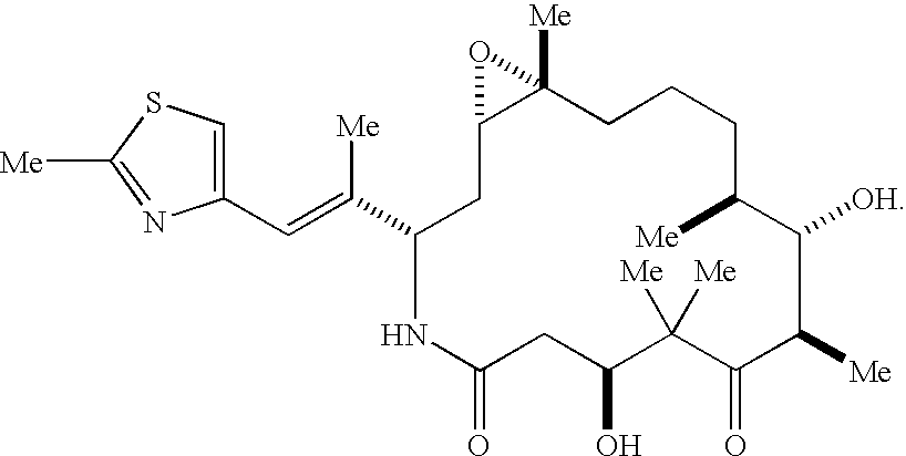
C12([Me])C(CC(C(=CC3=CSC([Me])=N3)[Me])NC(=O)CC(O)C([Me])([Me])C(=O)C([Me])C([OH])C([Me])CCC1)O2
